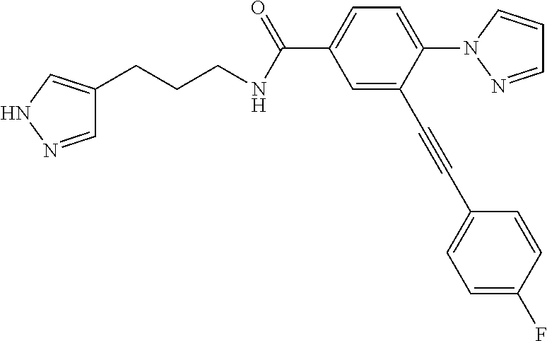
C1=NNC=C1CCCNC(C1=CC=C(N2N=CC=C2)C(C#CC2=CC=C(F)C=C2)=C1)=O
